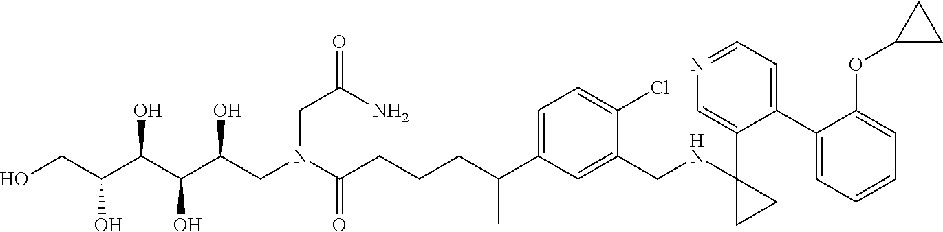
C1(C2=CC=NC=C2C2(NCC3=CC(C(CCCC(N(CC(C(C(C(CO)O)O)O)O)CC(=O)N)=O)C)=CC=C3Cl)CC2)=CC=CC=C1OC1CC1
